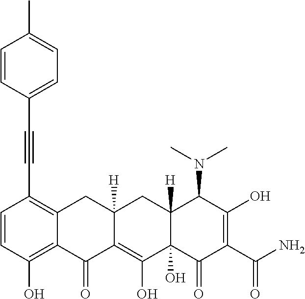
C1=CC(O)=C2C(=C1C#CC1=CC=C(C)C=C1)CC1([H])C(=C(O)C3(O)C([H])(C1)C(N(C)C)C(O)=C(C(N)=O)C3=O)C2=O
